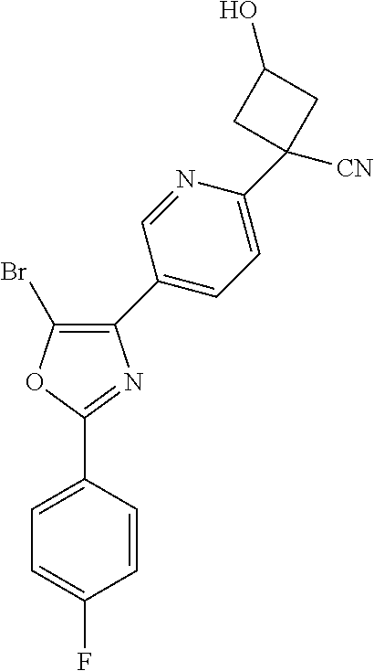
C1(Br)=C(C2=CC=C(C3([CN])CC(O)C3)N=C2)N=C(C2=CC=C(F)C=C2)O1
